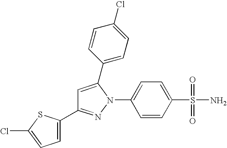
C1(C2=NN(C3=CC=C(S(N)(=O)=O)C=C3)C(C3=CC=C(Cl)C=C3)=C2)=CC=C(Cl)S1
